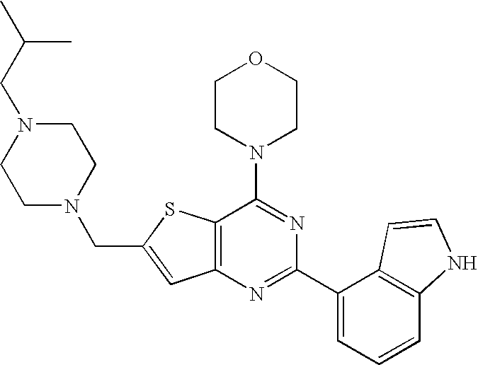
C12=C(N=C(C3=CC=CC4=C3C=CN4)N=C1N1CCOCC1)C=C(CN1CCN(CC(C)C)CC1)S2
